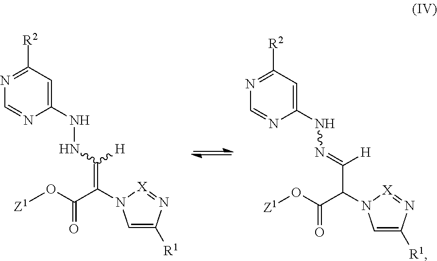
C1(NNC([H])=C(C(O[Z1])=O)N2C=C([R1])N=[X]2)=CC([R2])=NC=N1.C1(NN=C([H])C(C(O[Z1])=O)N2C=C([R1])N=[X]2)=CC([R2])=NC=N1
